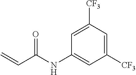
C1([CF3])=CC([CF3])=CC(NC(C=C)=O)=C1
